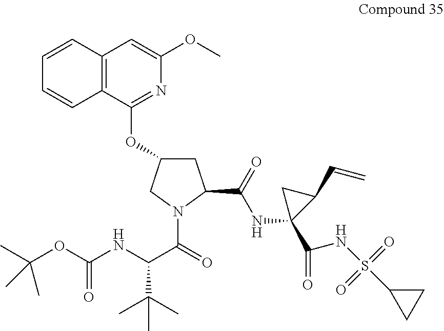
C12=C(C(OC3CC(C(=O)NC4(C(NS(C5CC5)(=O)=O)=O)C(C=C)C4)N(C(C(NC(OC(C)(C)C)=O)C(C)(C)C)=O)C3)=NC(OC)=C1)C=CC=C2
